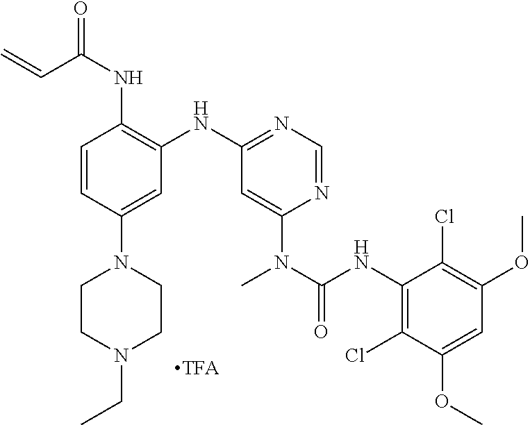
C1=CC(N2CCN(CC)CC2)=CC(NC2=NC=NC(N(C(NC3=C(Cl)C(OC)=CC(OC)=C3Cl)=O)C)=C2)=C1NC(C=C)=O
